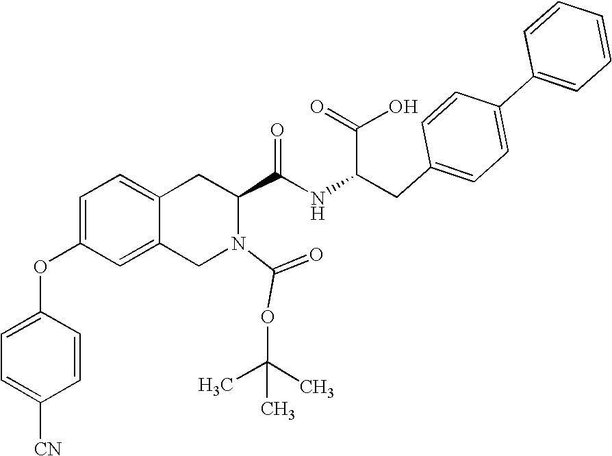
C12=CC=C(OC3=CC=C([CN])C=C3)C=C1CN(C(=O)OC(C)(C)C)C(C(NC(CC1=CC=C(C3=CC=CC=C3)C=C1)C(=O)O)=O)C2
